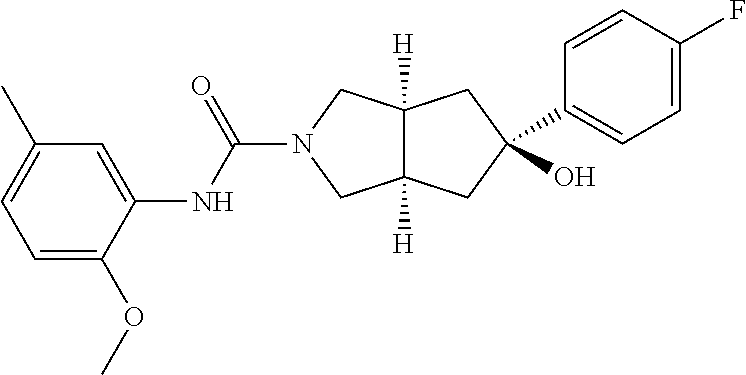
C1(C2(O)CC3([H])C([H])(CN(C(NC4=CC(C)=CC=C4OC)=O)C3)C2)=CC=C(F)C=C1
